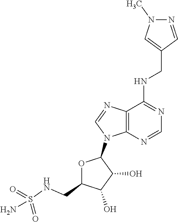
N(C1=NC=NC2=C1N=CN2C1OC(CNS(N)(=O)=O)C(O)C1O)CC1=CN(C)N=C1
